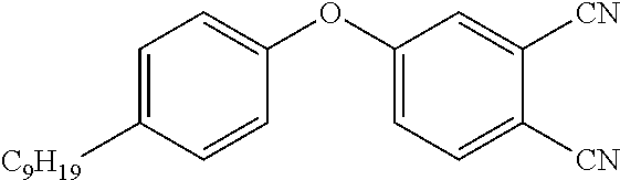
C1(OC2=CC=C([C9H19])C=C2)=CC=C([CN])C([CN])=C1
